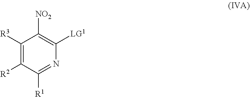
C1([R2])=C([R3])C([NO2])=C([LG1])N=C1[R1]
